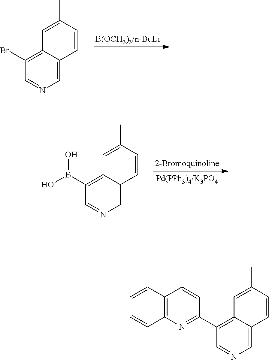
C1=C2C(=C(Br)C=N1)C=C(C)C=C2.C1=C2C(=C(B(O)O)C=N1)C=C(C)C=C2.C1=C2C(=C(C3=NC4=C(C=C3)C=CC=C4)C=N1)C=C(C)C=C2
